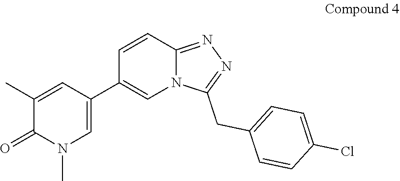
C1(C2=CN(C)C(=O)C(C)=C2)=CN2C(=NN=C2CC2=CC=C(Cl)C=C2)C=C1
